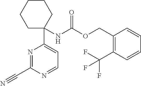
N(C(OCC1=C(C(F)(F)F)C=CC=C1)=O)C1(C2=CC=NC(C#N)=N2)CCCCC1
